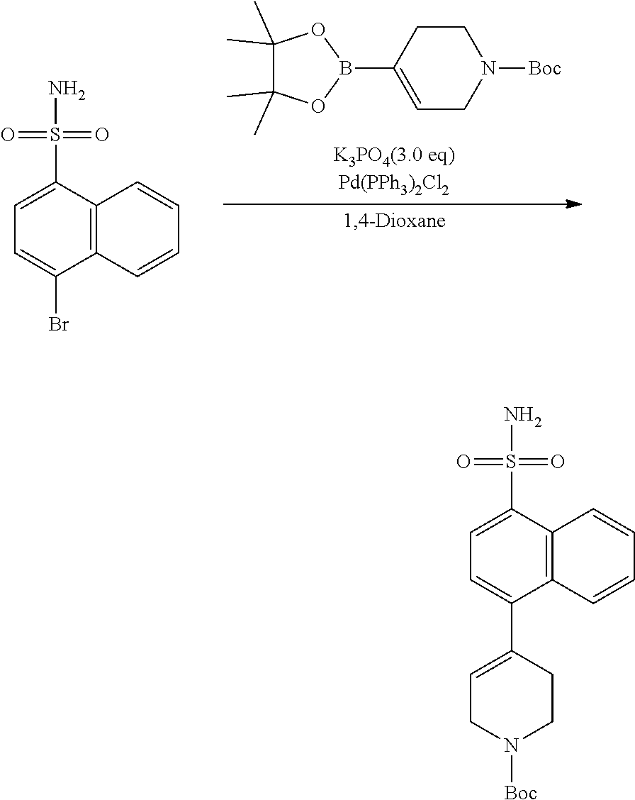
NS(=O)(=O)C1=CC=C(Br)C2=C1C=CC=C2.O1B(C2=CCN([Boc])CC2)OC(C)(C)C1(C)C.NS(=O)(=O)C1=CC=C(C2=CCN([Boc])CC2)C2=C1C=CC=C2
